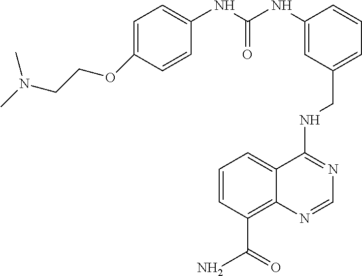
C1(NC(NC2=CC=C(OCCN(C)C)C=C2)=O)=CC(CNC2=NC=NC3=C(C(=O)N)C=CC=C23)=CC=C1
